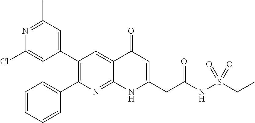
N1=C(C)C=C(C2=C(C3=CC=CC=C3)N=C3C(=C2)C(=O)C=C(CC(NS(CC)(=O)=O)=O)N3)C=C1Cl
